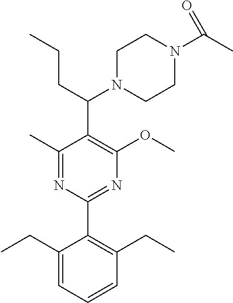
C1(C)=NC(C2=C(CC)C=CC=C2CC)=NC(OC)=C1C(N1CCN(C(C)=O)CC1)CCC
